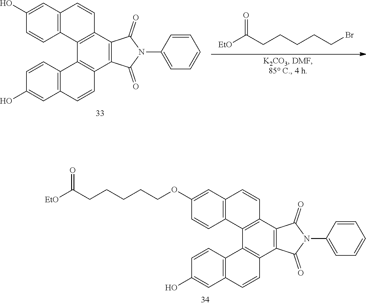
C1(O)=CC2=C(C=C1)C1=C(C=C2)C2=C(C3=C1C1=C(C=C3)C=C(O)C=C1)C(=O)N(C1=CC=CC=C1)C2=O.O=C(CCCCCBr)[EtO].O=C(CCCCCOC1=CC2=C(C=C1)C1=C(C=C2)C2=C(C3=C1C1=C(C=C3)C=C(O)C=C1)C(=O)N(C1=CC=CC=C1)C2=O)[EtO]
